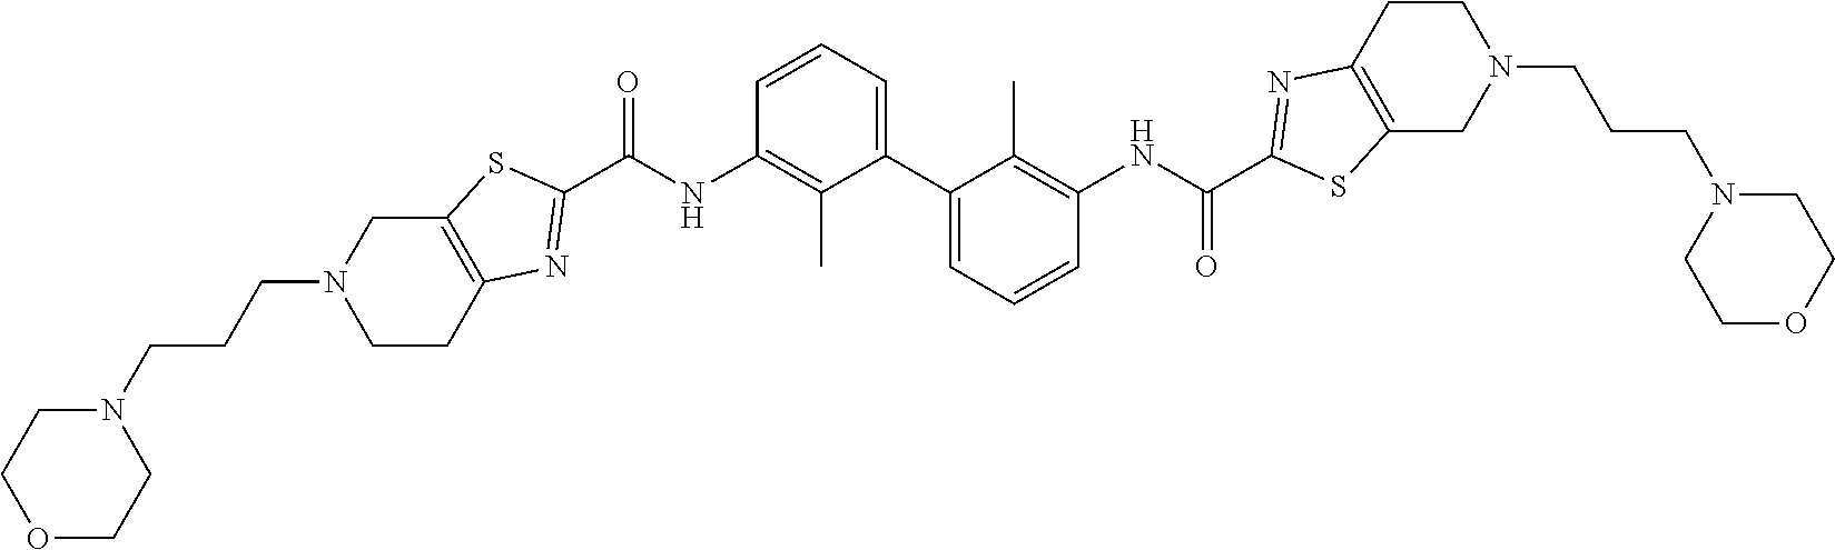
C12=C(SC(C(NC3=C(C)C(C4=CC=CC(NC(C5=NC6=C(S5)CN(CCCN5CCOCC5)CC6)=O)=C4C)=CC=C3)=O)=N1)CN(CCCN1CCOCC1)CC2
